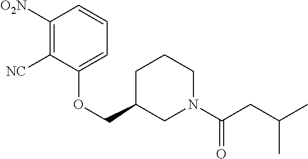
C1([O2N])=C([NC])C(OCC2CN(C(CC(C)C)=O)CCC2)=CC=C1
